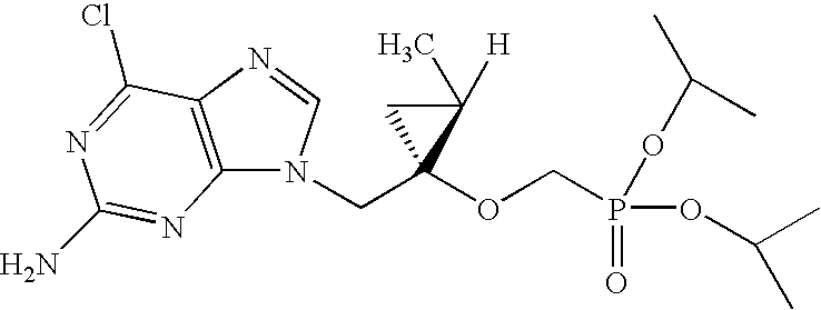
N1(CC2(OCP(=O)(OC(C)C)OC(C)C)C(C)([H])C2)C2=C(N=C1)C(Cl)=NC(N)=N2
